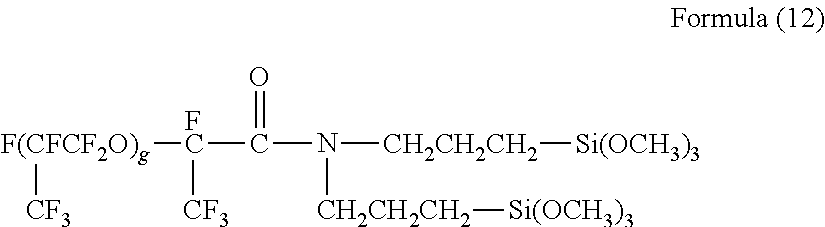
[F(CFCF2O)g]([CF3])[FC]([CF3])C(=O)N([CH2CH2CH2][Si(OCH3)3])[CH2CH2CH2][Si(OCH3)3]
